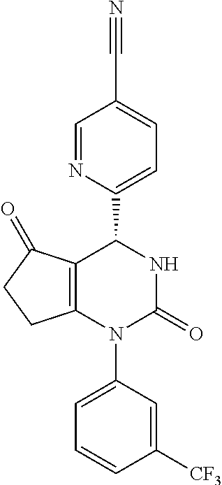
C12=C(N(C3=CC=CC([CF3])=C3)C(=O)NC1C1=CC=C(C#N)C=N1)CCC2=O
